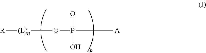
[R][(L)n]OP([A])(=O)O
